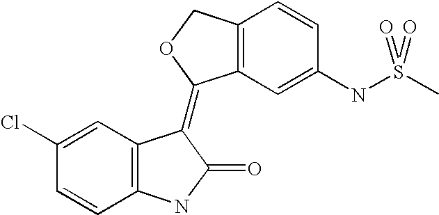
C1(Cl)=CC2=C(C=C1)NC(=O)C2=C1C2=C(CO1)C=CC(NS(C)(=O)=O)=C2
